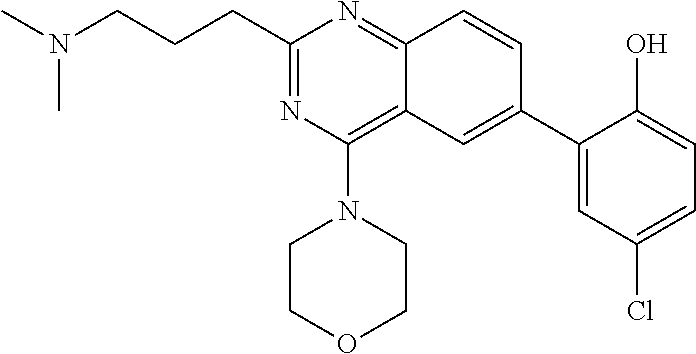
C(C1=NC(N2CCOCC2)=C2C(=N1)C=CC(C1=CC(Cl)=CC=C1O)=C2)CCN(C)C
